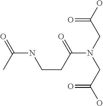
OC(CN(CC(O)=O)C(CCNC(=O)C)=O)=O
